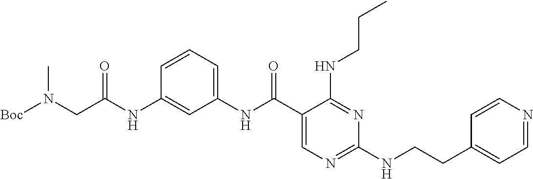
C1(NC(C2=CN=C(NCCC3=CC=NC=C3)N=C2NCCC)=O)=CC=CC(NC(=O)CN(C)[Boc])=C1
